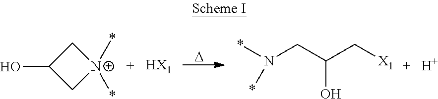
OC1C[N+](*)(*)C1.[HX1].[D].*N(CC(C[X1])O)*.[H]
